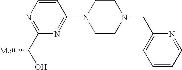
N1(C2=NC(C(O)[Me])=NC=C2)CCN(CC2=CC=CC=N2)CC1
